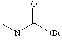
CN(C([tBu])=O)C
